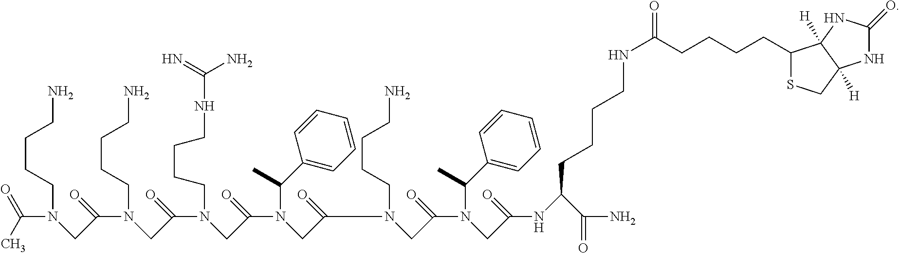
C(N(CC(=O)N(CC(=O)N(CC(=O)N(CC(=O)N(CC(=O)N(CC(=O)NC(C(N)=O)CCCCNC(CCCCC1SCC2([H])C1([H])NC(=O)N2)=O)C(C)C1=CC=CC=C1)CCCCN)C(C)C1=CC=CC=C1)CCCCNC(=N)N)CCCCN)CCCCN)(C)=O
